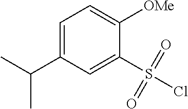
C1=C(C(C)C)C=C(S(Cl)(=O)=O)C([OMe])=C1
